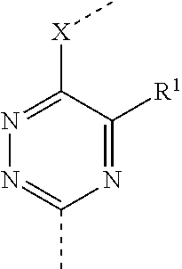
N1=C([R1])C([X]C)=NN=C1C
